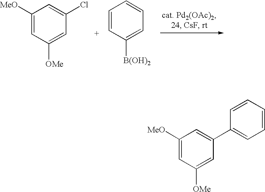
C1([MeO])=CC([OMe])=CC(Cl)=C1.C1=CC=C([B(OH)2])C=C1.C1(C2=CC([MeO])=CC([OMe])=C2)=CC=CC=C1
